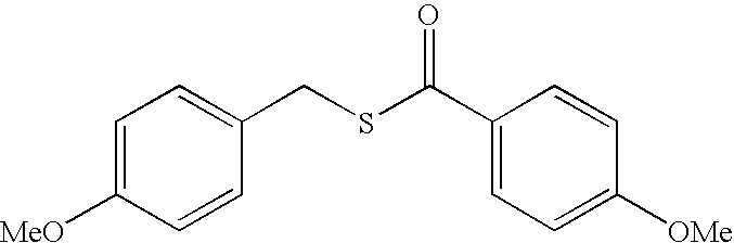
C1=C([MeO])C=CC(CSC(C2=CC=C([OMe])C=C2)=O)=C1
